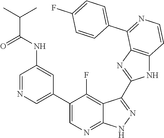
C1=NC=C(C2=CN=C3C(=C2F)C(C2=NC4=C(N2)C=CN=C4C2=CC=C(F)C=C2)=NN3)C=C1NC(C(C)C)=O
